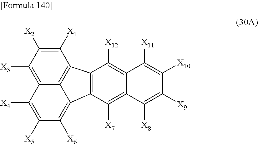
C1([X3])=C2C3=C(C([X1])=C1[X2])C1=C(C3=C([X6])C([X5])=C2[X4])C([X7])=C2C(=C1[X12])C([X11])=C([X10])C([X9])=C2[X8]
